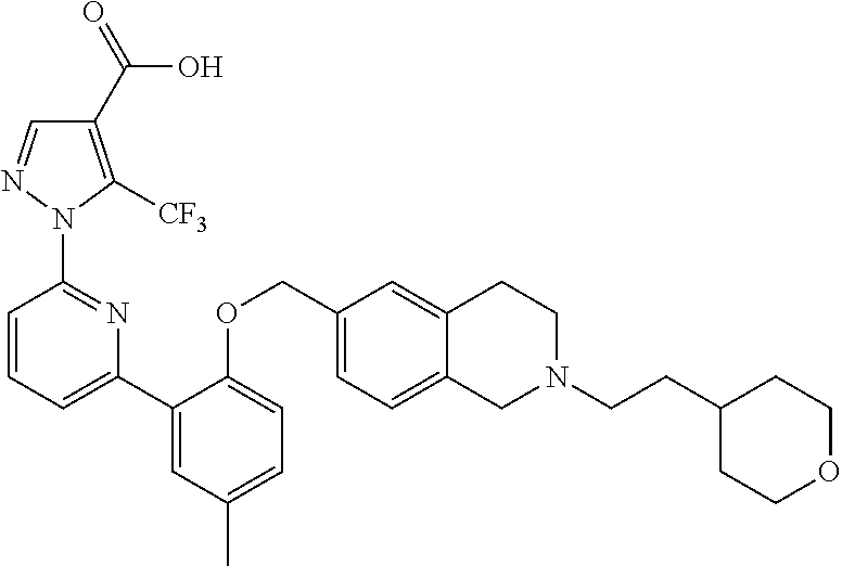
C1(C(=O)O)=C([CF3])N(C2=NC(C3=CC(C)=CC=C3OCC3=CC=C4C(=C3)CCN(CCC3CCOCC3)C4)=CC=C2)N=C1
